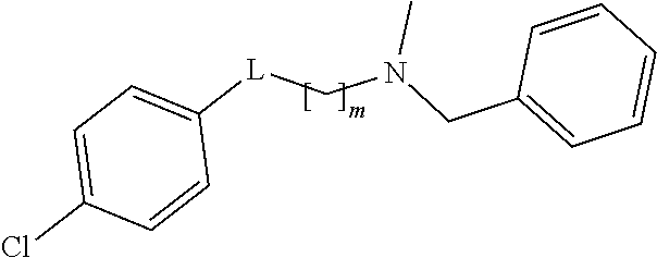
C1=C(Cl)C=CC([L]CN(CC2=CC=CC=C2)C)=C1
